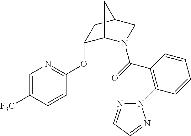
C1(C(=O)N2C3C(OC4=NC=C([F3C])C=C4)CC(C2)C3)=C(N2N=CC=N2)C=CC=C1
